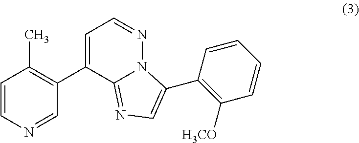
C1=CN=CC(C2=CC=NN3C2=NC=C3C2=C([H3CO])C=CC=C2)=C1C
